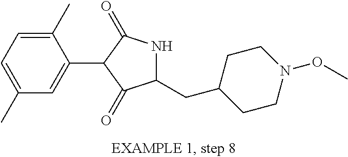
C1(C)=CC=C(C)C=C1C1C(=O)NC(CC2CCN(OC)CC2)C1=O
